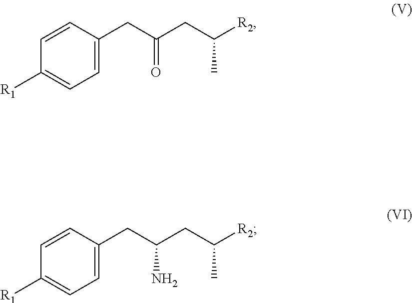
C1=C(CC(CC([R2])C)=O)C=CC([R1])=C1.C1=C(CC(CC([R2])C)N)C=CC([R1])=C1
